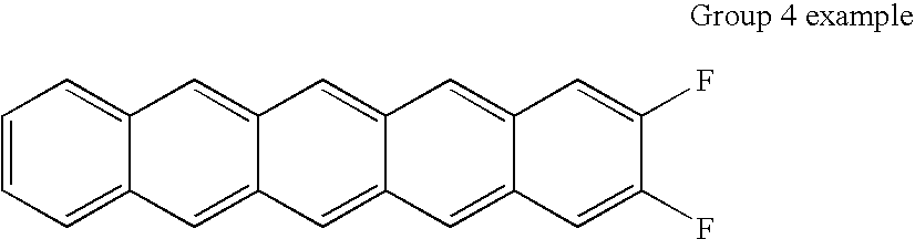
C1=CC=C2C(=C1)C=C1C(=C2)C=C2C(=C1)C=C1C(=C2)C=C(F)C(F)=C1
